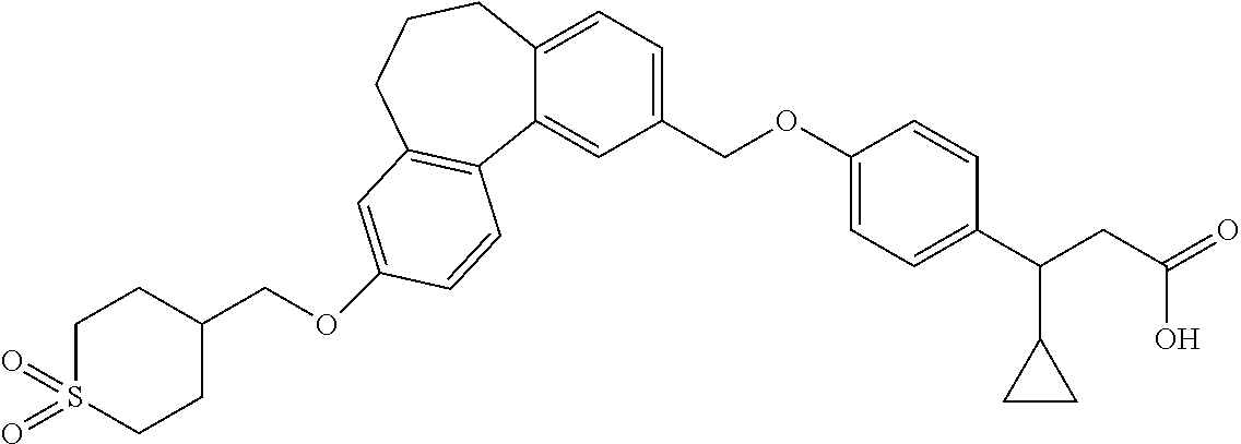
O(C1=CC2=C(C3=CC(COC4=CC=C(C(CC(O)=O)C5CC5)C=C4)=CC=C3CCC2)C=C1)CC1CCS(=O)(=O)CC1
